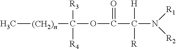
C[(CH2)n]C(OC(C(N([R1])[R2])([H])[R])=O)([R4])[R3]
